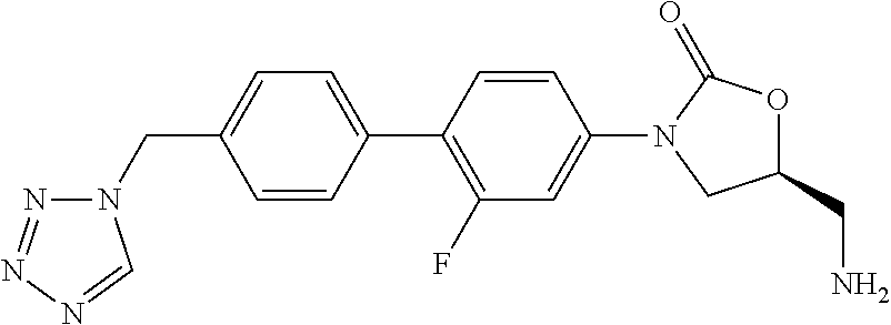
C1(CN2N=NN=C2)=CC=C(C2=C(F)C=C(N3CC(CN)OC3=O)C=C2)C=C1
